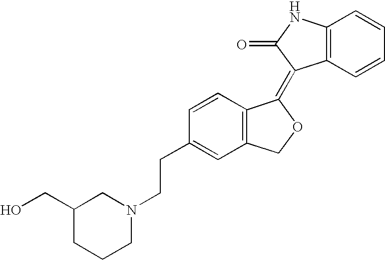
C12=C(C=CC=C1)C(=C1C3=C(CO1)C=C(CCN1CC(CO)CCC1)C=C3)C(=O)N2
